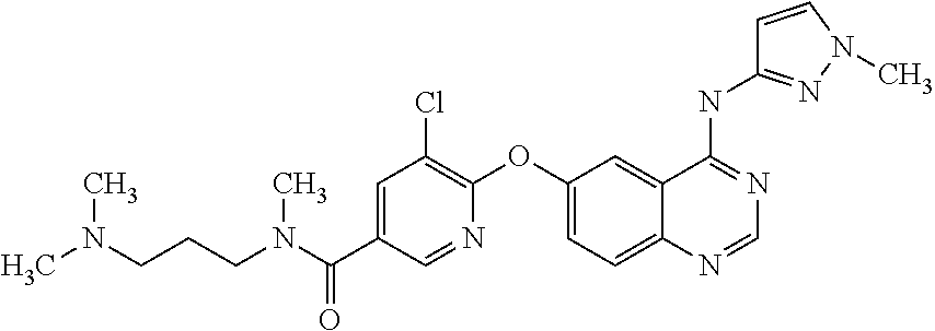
C1=NC(OC2=CC=C3C(=C2)C(NC2=NN(C)C=C2)=NC=N3)=C(Cl)C=C1C(N(CCCN(C)C)C)=O
